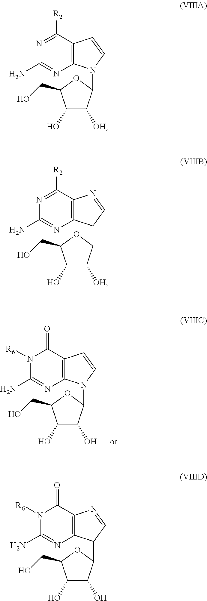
C12=C(C(=O)N([R6])C(N)=N1)C=CN2C1C(O)C(O)C(CO)O1.C12=C(C([R2])=NC(N)=N1)C=CN2C1C([OH])C(O)C(CO)O1.C12=C(C([R2])=NC(N)=N1)N=CC2C1C([OH])C(O)C(CO)O1.C12=C(C(=O)N([R6])C(N)=N1)N=CC2C1C(O)C(O)C(CO)O1
